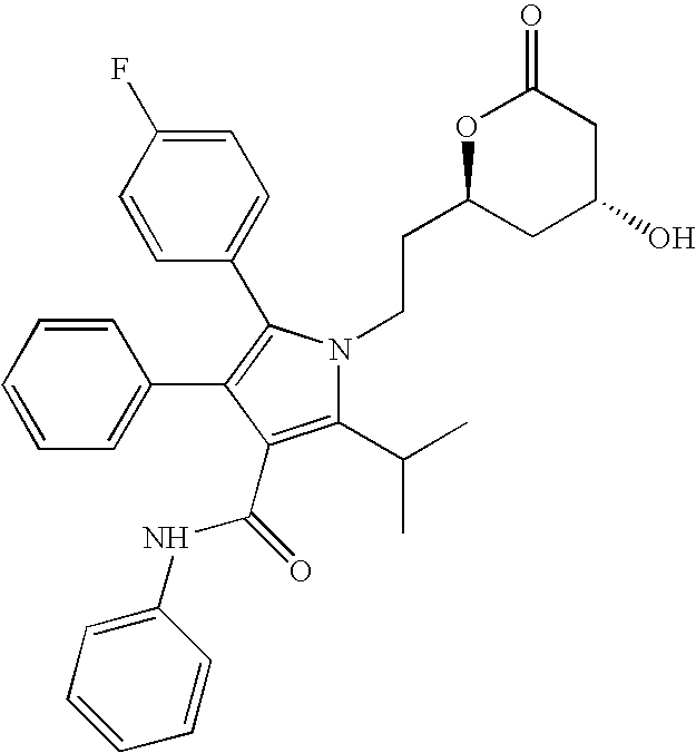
C1=CC(C2=C(C3=CC=CC=C3)C(C(NC3=CC=CC=C3)=O)=C(C(C)C)N2CCC2CC(O)CC(=O)O2)=CC=C1F
